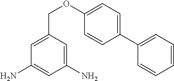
C1=C(N)C=C(N)C=C1COC1=CC=C(C2=CC=CC=C2)C=C1
